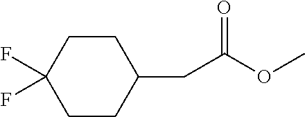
C(C(OC)=O)C1CCC(F)(F)CC1
